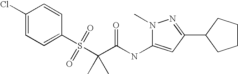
C1(Cl)=CC=C(S(C(C)(C(NC2=CC(C3CCCC3)=NN2C)=O)C)(=O)=O)C=C1
